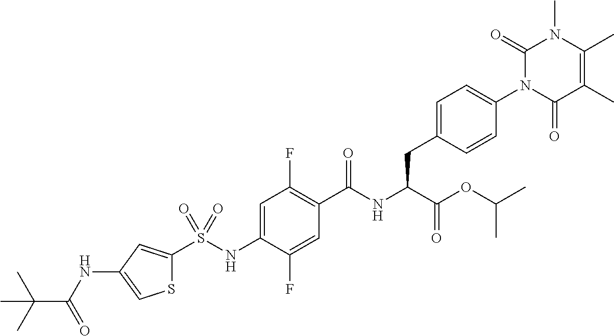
S(NC1=CC(F)=C(C(=O)NC(C(=O)OC(C)C)CC2=CC=C(N3C(=O)C(C)=C(C)N(C)C3=O)C=C2)C=C1F)(=O)(=O)C1=CC(NC(C(C)(C)C)=O)=CS1
